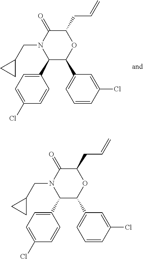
C1(C2=CC=C(Cl)C=C2)C(C2=CC=CC(Cl)=C2)OC(CC=C)C(=O)N1CC1CC1.C1(C2C(C3=CC=CC(Cl)=C3)OC(CC=C)C(=O)N2CC2CC2)=CC=C(Cl)C=C1
